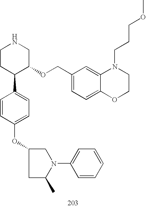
C1CC(C2=CC=C(OC3CC(C)N(C4=CC=CC=C4)C3)C=C2)C(OCC2=CC=C3C(=C2)N(CCCOC)CCO3)CN1
